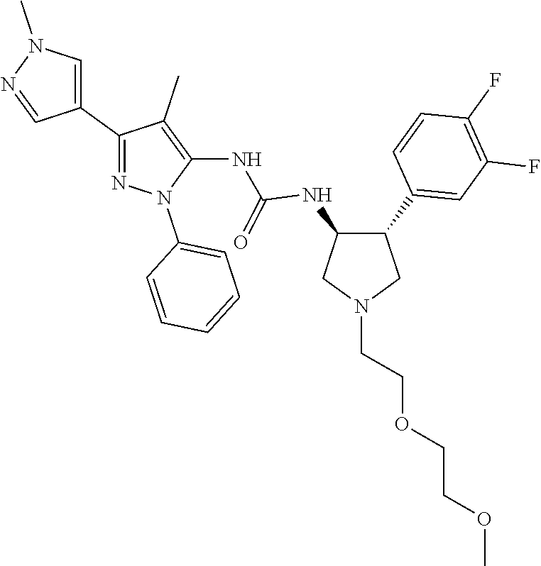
C1(C2=CN(C)N=C2)=NN(C2=CC=CC=C2)C(NC(NC2C(C3=CC(F)=C(F)C=C3)CN(CCOCCOC)C2)=O)=C1C
